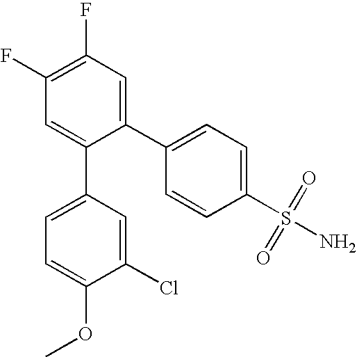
FC1=C(F)C=C(C2=CC=C(OC)C(Cl)=C2)C(C2=CC=C(S(N)(=O)=O)C=C2)=C1
